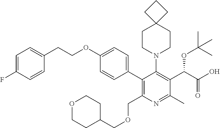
C1(OCCC2=CC=C(F)C=C2)=CC=C(C2=C(COCC3CCOCC3)N=C(C)C(C(C(O)=O)OC(C)(C)C)=C2N2CCC3(CC2)CCC3)C=C1
